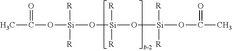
CC(=O)O[Si]([R])([R])O[Si]([R])([R])O[Si]([R])([R])OC(=O)C
